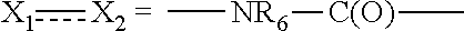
[X1]:[X2 =].C[NR6][C(O)]C
